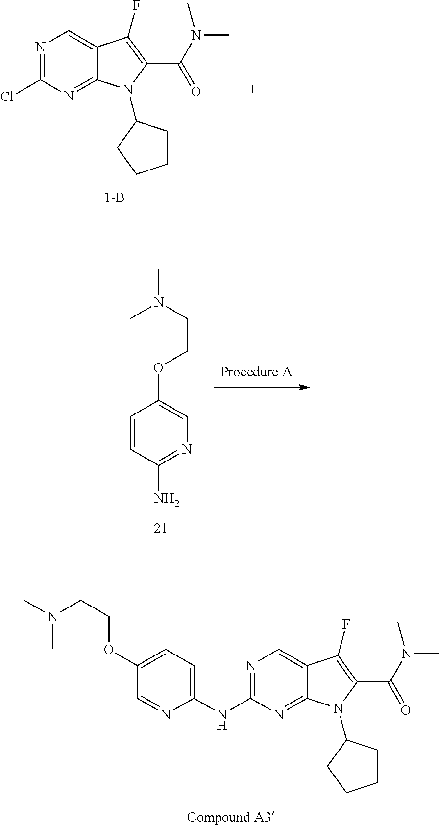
N1=C(Cl)N=C2C(=C1)C(F)=C(C(N(C)C)=O)N2C1CCCC1.C1=C(NC2=NC=C3C(=N2)N(C2CCCC2)C(C(N(C)C)=O)=C3F)N=CC(OCCN(C)C)=C1.N1=C(N)C=CC(OCCN(C)C)=C1
